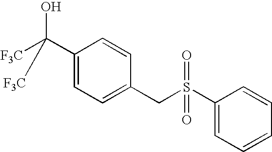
C1(C(O)([F3C])[F3C])=CC=C(CS(C2=CC=CC=C2)(=O)=O)C=C1
